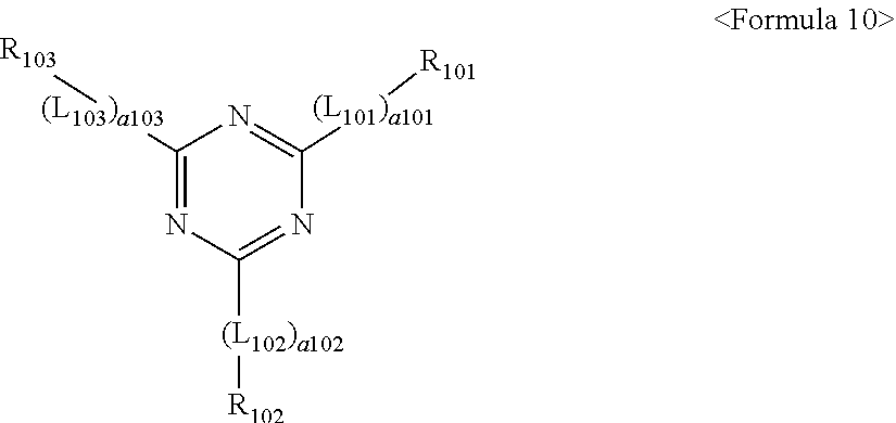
C1([(L103)a103][R103])=NC([(L102)a102][R102])=NC([(L101)a101][R101])=N1
